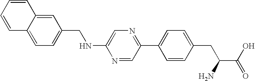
C1=C2C(=CC=C1CNC1=CN=C(C3=CC=C(CC(C(O)=O)N)C=C3)C=N1)C=CC=C2
